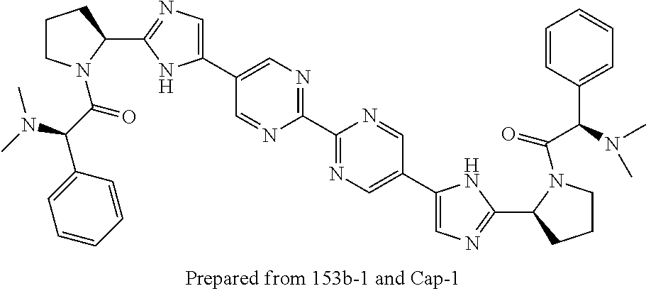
C1(C2=CN=C(C3=NC=C(C4=CN=C(C5N(C(C(N(C)C)C6=CC=CC=C6)=O)CCC5)N4)C=N3)N=C2)=CN=C(C2N(C(C(C3=CC=CC=C3)N(C)C)=O)CCC2)N1
